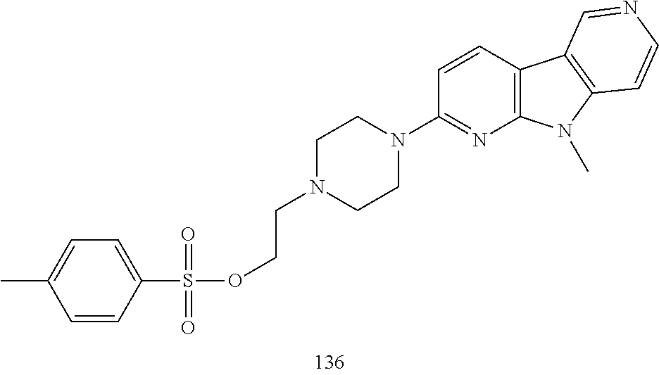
C1=CC2=C(N=C1N1CCN(CCOS(C3=CC=C(C)C=C3)(=O)=O)CC1)N(C)C1=C2C=NC=C1
